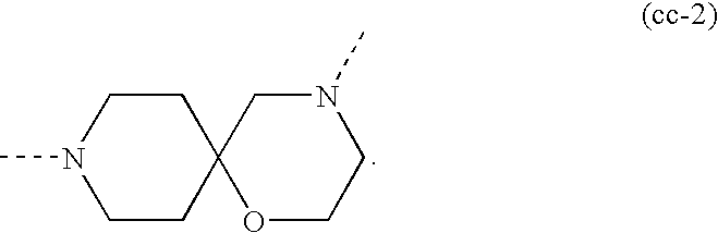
C1CC2(CCN1C)OCCN(C)C2
